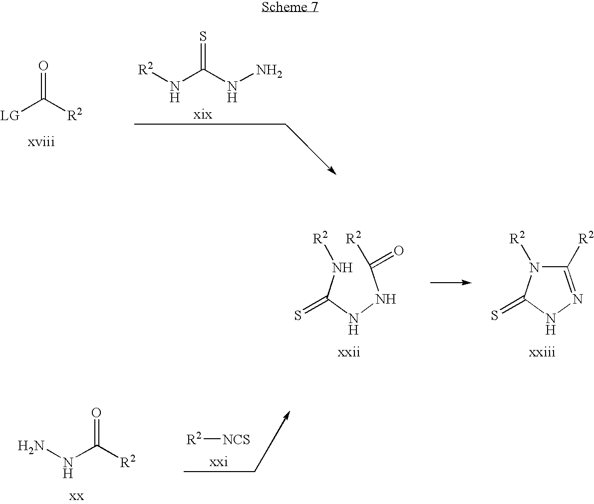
[LG]C([R2])=O.[R2]NC(NN)=S.C1([R2])=NNC(=S)N1[R2].C(NNC(N[R2])=S)(=O)[R2].[R2][NCS].NNC([R2])=O
